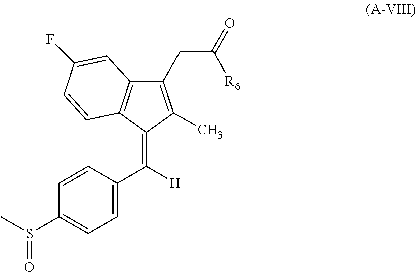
C1(CC(=O)[R6])=C(C)C(=C([H])C2=CC=C(S(C)=O)C=C2)C2=C1C=C(F)C=C2
